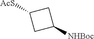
C1C([NHBoc])CC1[AcS]
